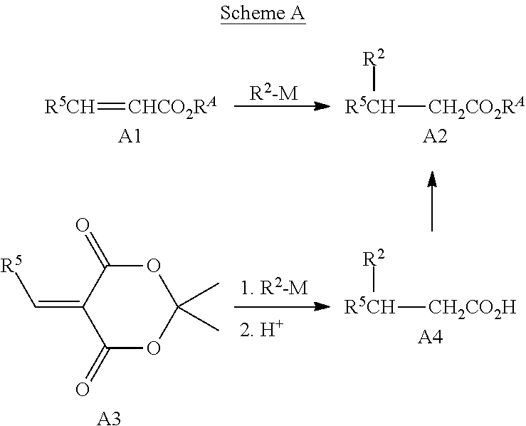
C1(=O)OC(C)(C)OC(=O)C1=C[R5].[A3].[R5CH]([CH2CO2H])[R2].[A4].[R5CH]([CH2CO2RA])[R2].[A2].[R2-M].[R5CH]=[CHCO2RA].[A1]
